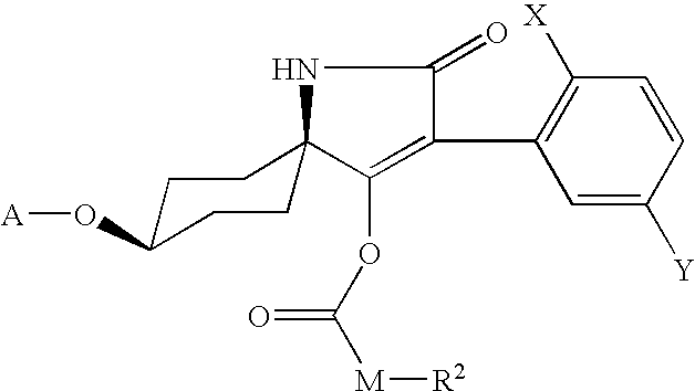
C1=C([Y])C=CC([X])=C1C1=C(OC([M][R2])=O)C2(NC1=O)CCC(O[A])CC2
